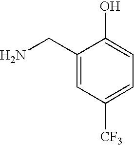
NCC1=CC([CF3])=CC=C1O
